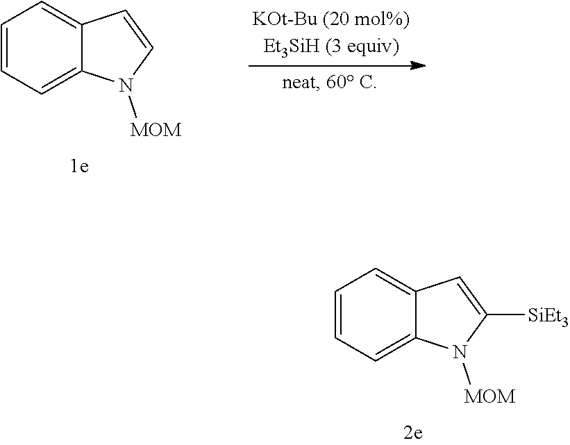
C1=CC=C2C(=C1)C=C([SiEt3])N2[MOM].C1=CC=C2C(=C1)C=CN2[MOM]
